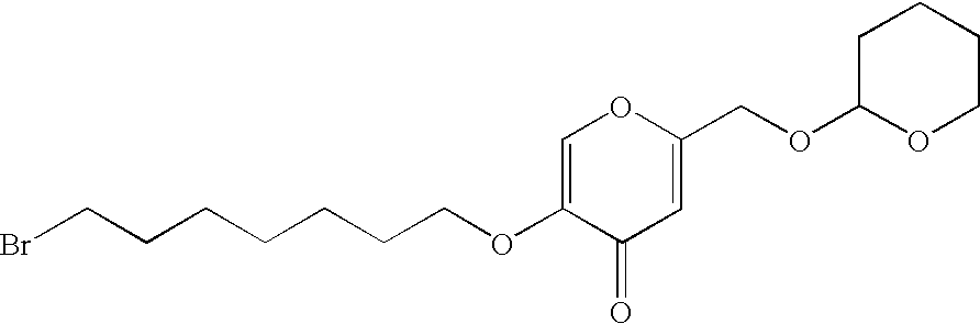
C1=C(OCCCCCCCBr)C(=O)C=C(COC2CCCCO2)O1
